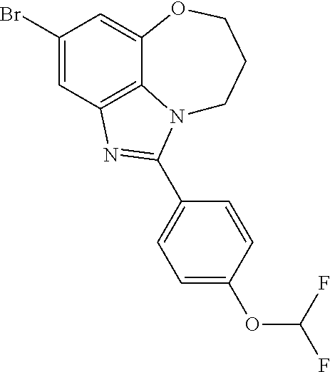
C1(Br)=CC2=C3C(=C1)OCCCN3C(C1=CC=C(OC(F)F)C=C1)=N2
